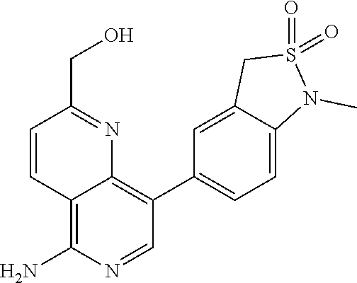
C1=CC(CO)=NC2=C(C3=CC=C4C(=C3)CS(=O)(=O)N4C)C=NC(N)=C12
